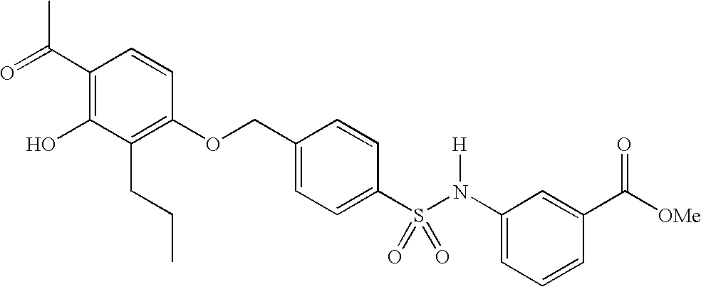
C1(C(=O)C)=C(O)C(CCC)=C(OCC2=CC=C(S(N(C3=CC=CC(C([OMe])=O)=C3)[H])(=O)=O)C=C2)C=C1
